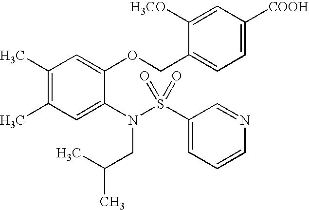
C1(C)=C(C)C=C(N(S(C2=CC=CN=C2)(=O)=O)CC(C)C)C(OCC2=CC=C([COOH])C=C2[H3CO])=C1
